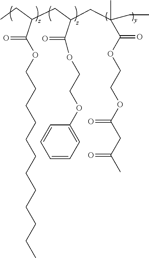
C1=CC=C(OCCOC(=O)C(CC(CC)C(=O)OCCCCCCCCCCCC)CC(C)(C(OCCOC(CC(C)=O)=O)=O)CC)C=C1
